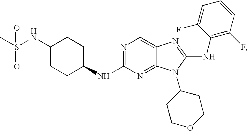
C1CC(NC2=NC=C3C(=N2)N(C2CCOCC2)C(NC2=C(F)C=CC=C2F)=N3)CCC1NS(C)(=O)=O
